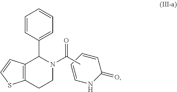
C1=CC(C2C3=C(CCN2C(=O)C)SC=C3)=CC=C1.C1=CC(=O)NC=C1
